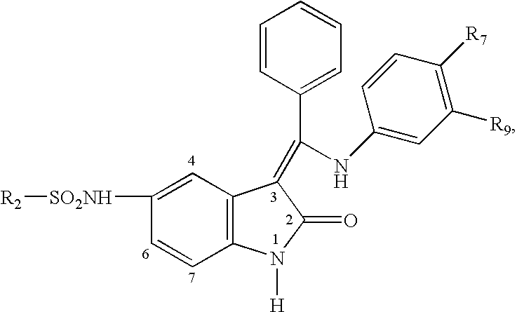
[SO2NH]([R2])C1=CC2=C(C=C1)N([H])C(=O)C2=C(C1=CC=CC=C1)NC1=CC([R9])=C([R7])C=C1
